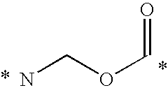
C(=O)OCN
